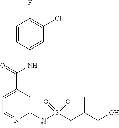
C1=C(C(=O)NC2=CC(Cl)=C(F)C=C2)C=C(NS(CC(CO)C)(=O)=O)N=C1
